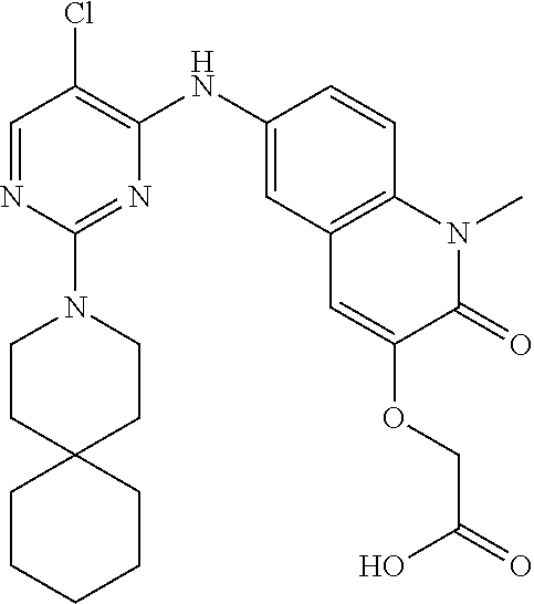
C1=NC(N2CCC3(CC2)CCCCC3)=NC(NC2=CC3=C(C=C2)N(C)C(=O)C(OCC(=O)O)=C3)=C1Cl
